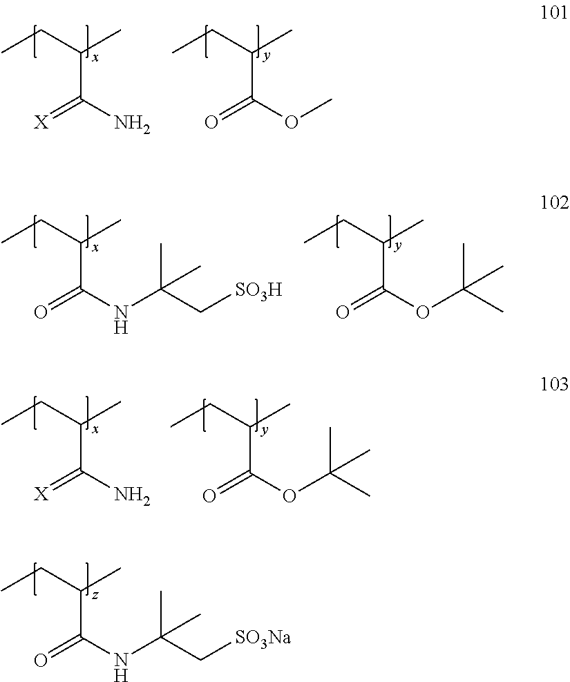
CCC(C(=O)NC(C)(C)C[SO3Na])C.CCC(C(=[X])N)C.CCC(C(=O)OC)C.CCC(C(=O)NC(C)(C)C[SO3H])C.CCC(C(=O)OC(C)(C)C)C.CCC(C(=[X])N)C.CCC(C(=O)OC(C)(C)C)C
